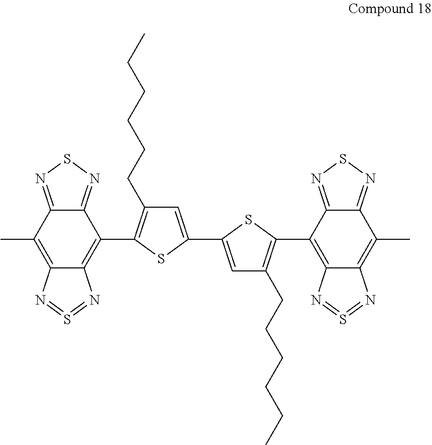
C1=C(C2=CC(CCCCCC)=C(C3=C4C(=C(C)C5=NSN=C53)N=S=N4)S2)SC(C2=C3C(=C(C)C4=NSN=C24)N=S=N3)=C1CCCCCC
